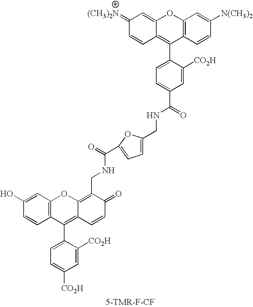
C12=C(C=CC([N(CH3)2])=C1)C(C1=CC=C(C(=O)NCC3=CC=C(C(=O)NCC4=C5C(=C(C6=CC=C([CO2H])C=C6[CO2H])C6=C(O5)C=C(O)C=C6)C=CC4=O)O3)C=C1[CO2H])=C1C(=CC(=[(CH3)2N])C=C1)O2
